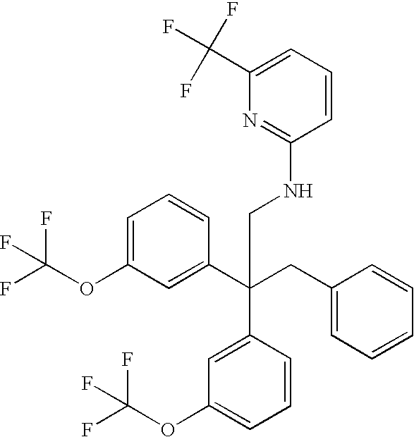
C1=C(OC(F)(F)F)C=C(C(CC2=CC=CC=C2)(C2=CC(OC(F)(F)F)=CC=C2)CNC2=NC(C(F)(F)F)=CC=C2)C=C1
